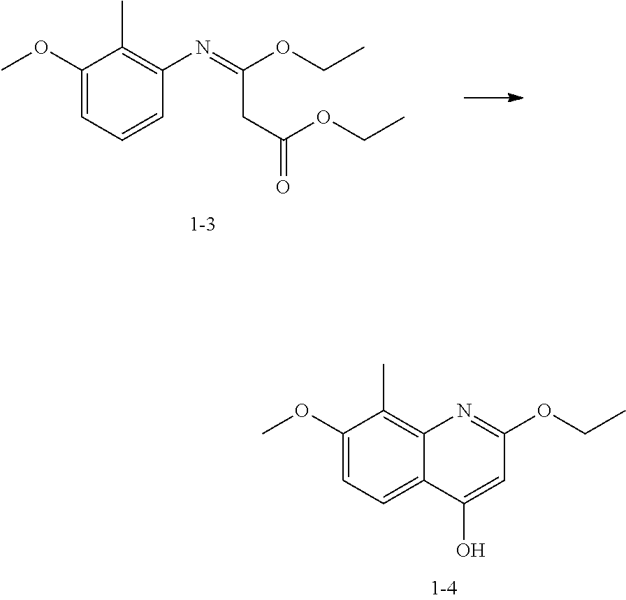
C1(OC)=CC=C2C(=C1C)N=C(OCC)C=C2O.C1(OC)=CC=CC(N=C(CC(OCC)=O)OCC)=C1C
